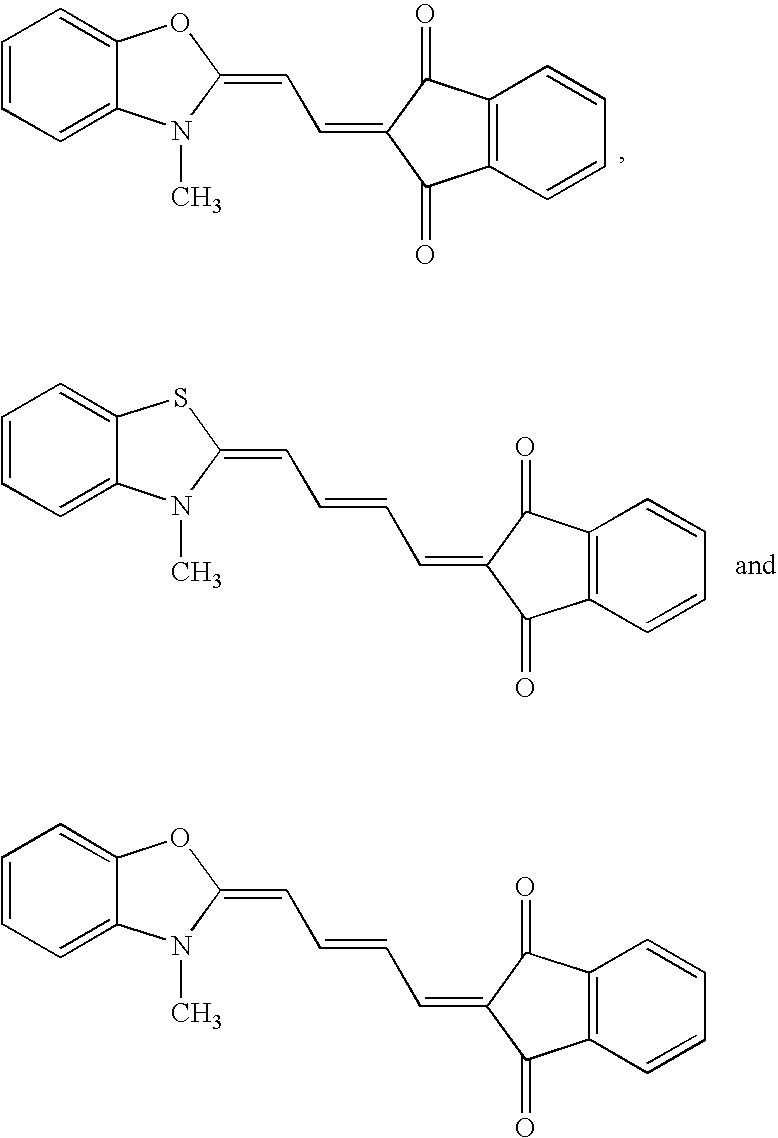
C1=CC=C2C(=C1)OC(=CC=C1C(=O)C3=C(C1=O)C=CC=C3)N2C.C1=CC=C2C(=C1)SC(=CC=CC=C1C(=O)C3=C(C1=O)C=CC=C3)N2C.C1=CC=C2C(=C1)OC(=CC=CC=C1C(=O)C3=C(C1=O)C=CC=C3)N2C
